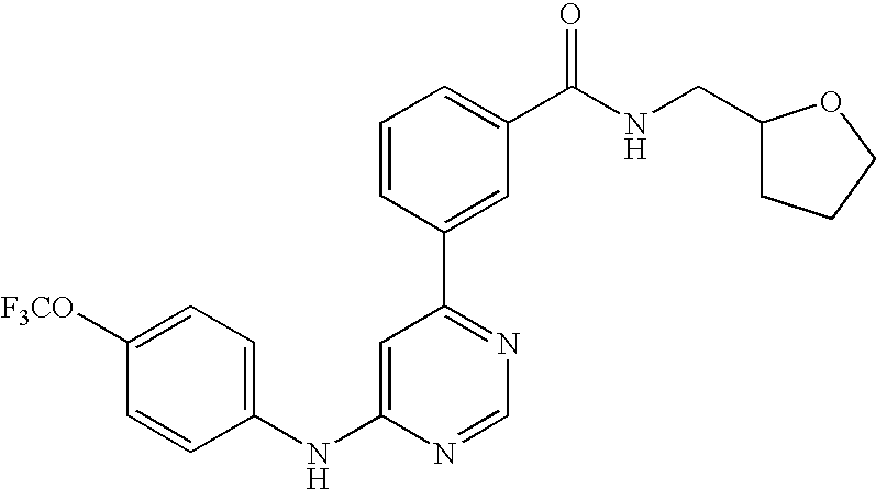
C1(NC2=CC(C3=CC(C(NCC4CCCO4)=O)=CC=C3)=NC=N2)=CC=C([F3CO])C=C1
